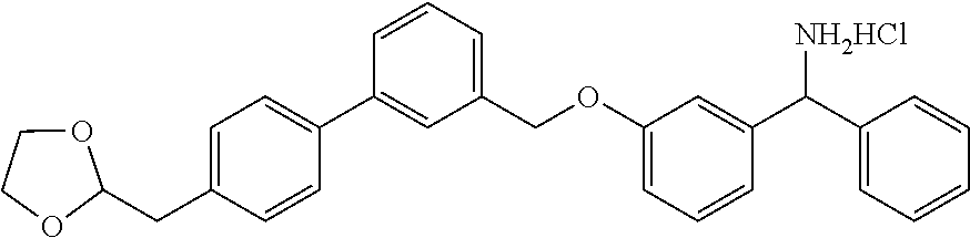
C1=C(CC2OCCO2)C=CC(C2=CC(COC3=CC=CC(C(C4=CC=CC=C4)[NH2HCl])=C3)=CC=C2)=C1
